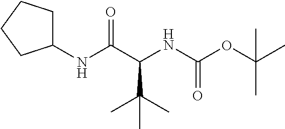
C1(NC(C(NC(OC(C)(C)C)=O)C(C)(C)C)=O)CCCC1
